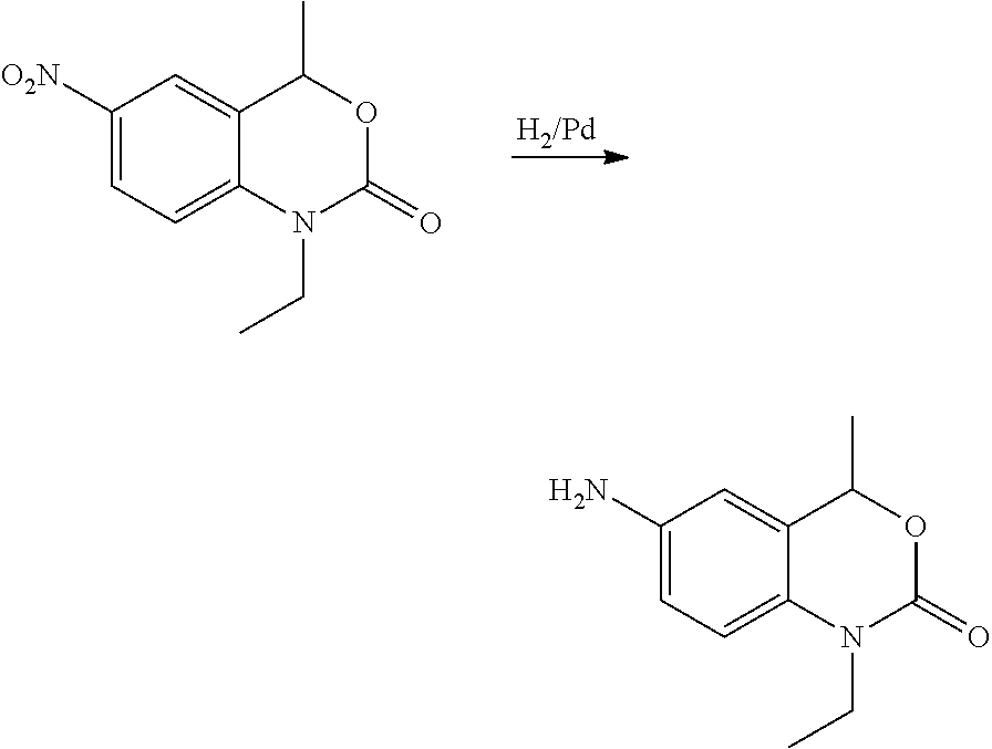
C1([O2N])=CC=C2C(=C1)C(C)OC(=O)N2CC.[H2/Pd].C1(N)=CC=C2C(=C1)C(C)OC(=O)N2CC
